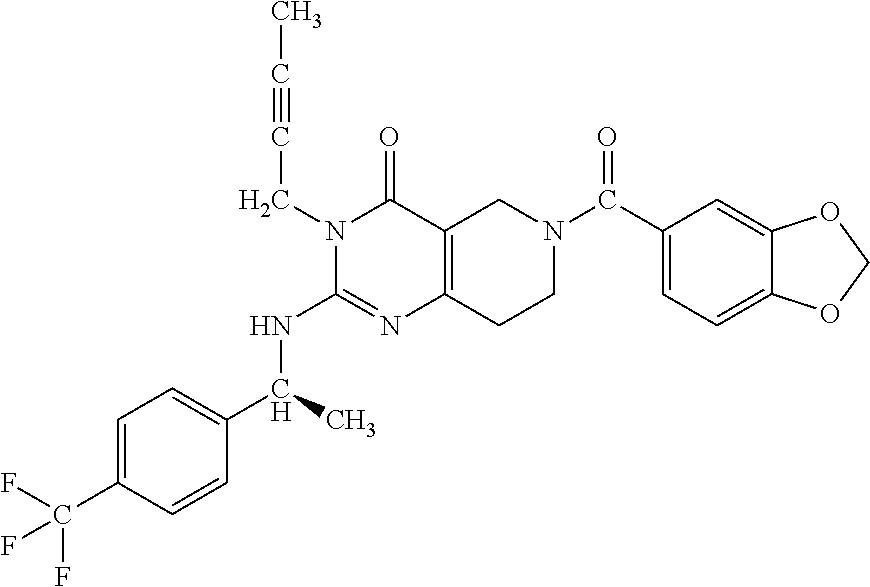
C1=C(C(F)(F)F)C=CC(C(C)NC2=NC3=C(C(=O)N2CC#CC)CN(C(C2=CC=C4C(=C2)OCO4)=O)CC3)=C1
